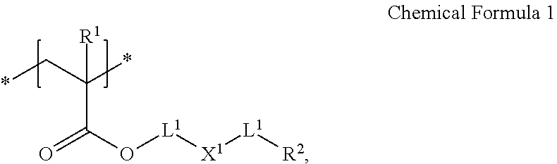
O=C(O[L1][X1][L1][R2])C(C*)(*)[R1]
